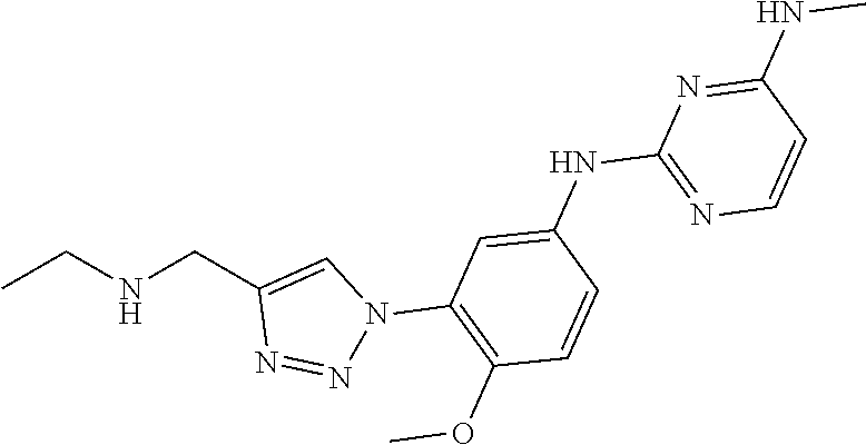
CCNCC1=CN(C2=C(OC)C=CC(NC3=NC=CC(NC)=N3)=C2)N=N1
